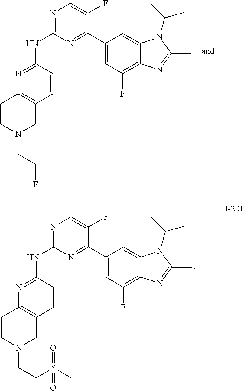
N1=C(NC2=NC=C(F)C(C3=CC(F)=C4C(=C3)N(C(C)C)C(C)=N4)=N2)C=CC2=C1CCN(CCF)C2.N1=C(NC2=NC=C(F)C(C3=CC(F)=C4C(=C3)N(C(C)C)C(C)=N4)=N2)C=CC2=C1CCN(CCS(C)(=O)=O)C2
